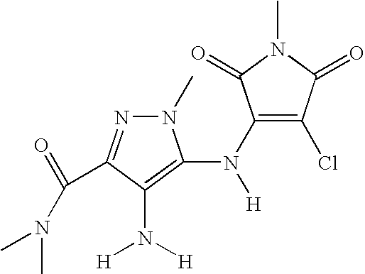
N(C1=C(Cl)C(=O)N(C)C1=O)([H])C1=C(N([H])[H])C(C(=O)N(C)C)=NN1C
